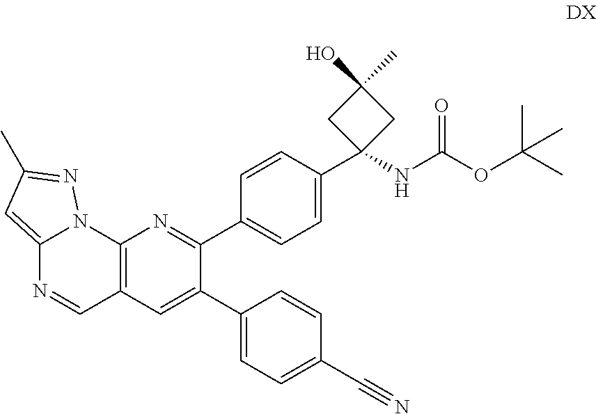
C12=CC(C)=NN1C1=C(C=N2)C=C(C2=CC=C(C#N)C=C2)C(C2=CC=C(C3(NC(OC(C)(C)C)=O)CC(O)(C)C3)C=C2)=N1
